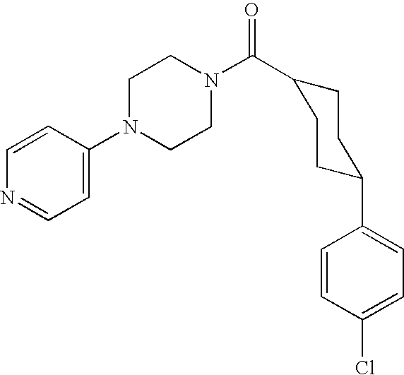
C1(N2CCN(C(=O)C3CCC(C4=CC=C(Cl)C=C4)CC3)CC2)=CC=NC=C1
